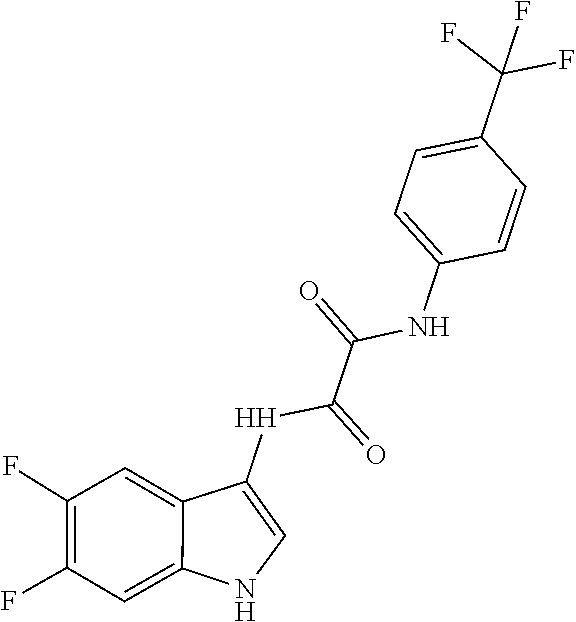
[H](C(=O)C(=O)NC1=CC=C(C(F)(F)F)C=C1)C1=CNC2=CC(F)=C(F)C=C12
